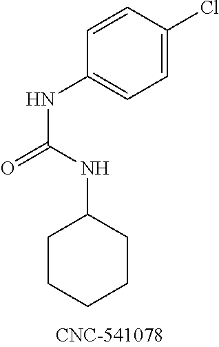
C1=C(Cl)C=CC(NC(NC2CCCCC2)=O)=C1
